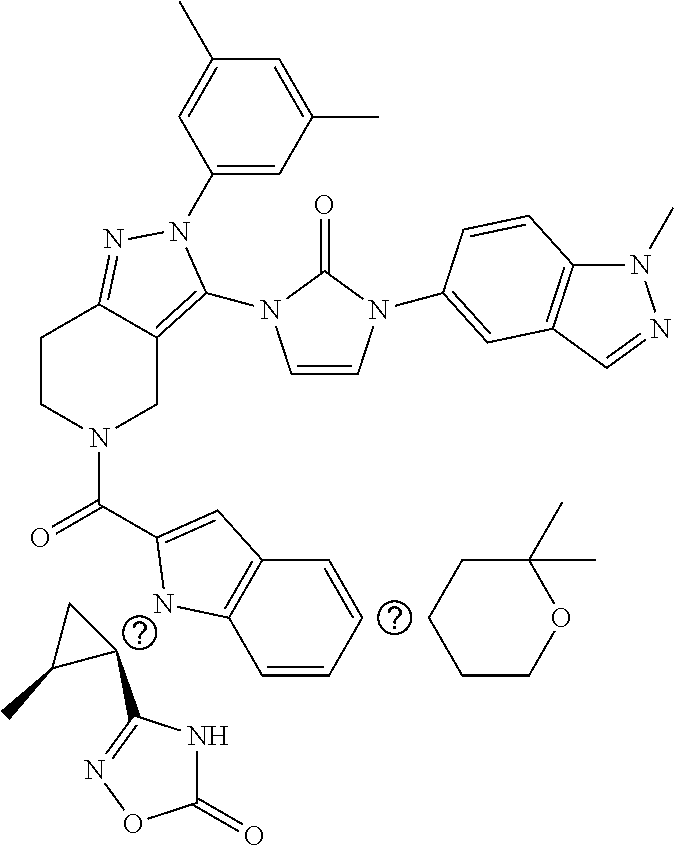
C1COC(C)(C)CC1.C1(C2=NOC(=O)N2)CC1C.C1(N2C(N3C=CN(C4=CC5=C(N(C)N=C5)C=C4)C3=O)=C3CN(C(=O)C4=CC5=C(C=CC=C5)N4)CCC3=N2)=CC(C)=CC(C)=C1
